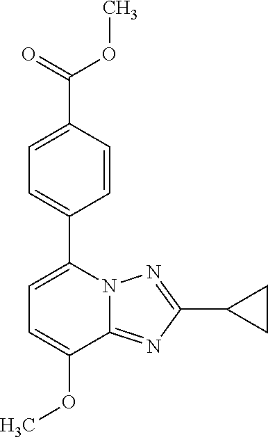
C1=C(OC)C2=NC(C3CC3)=NN2C(C2=CC=C(C(OC)=O)C=C2)=C1
